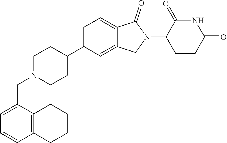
C1=C(C2CCN(CC3=CC=CC4=C3CCCC4)CC2)C=C2C(=C1)C(=O)N(C1CCC(=O)NC1=O)C2
